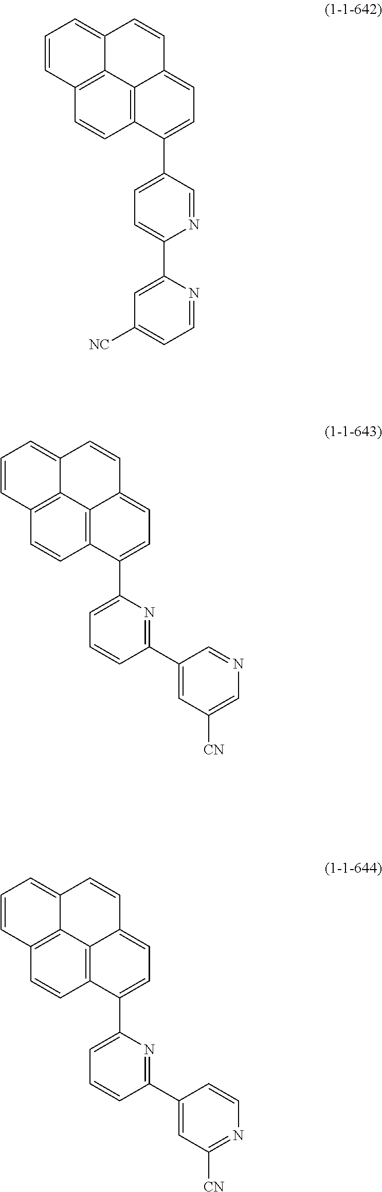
C12=C3C4=C(C=C1)C(C1=CC=C(C5=CC([NC])=CC=N5)N=C1)=CC=C4C=CC3=CC=C2.C12=C3C4=C(C=C1)C(C1=CC=CC(C5=CC([CN])=CN=C5)=N1)=CC=C4C=CC3=CC=C2.C12=C3C4=C(C=C1)C(C1=CC=CC(C5=CC([CN])=NC=C5)=N1)=CC=C4C=CC3=CC=C2
